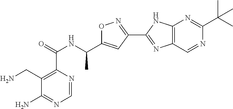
C1=NC(C(=O)NC(C2=CC(C3=NC4=C(N3)N=C(C(C)(C)C)N=C4)=NO2)C)=C(CN)C(N)=N1
